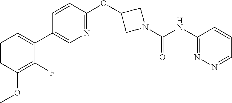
C1=CC(OC)=C(F)C(C2=CN=C(OC3CN(C(=O)NC4=NN=CC=C4)C3)C=C2)=C1
